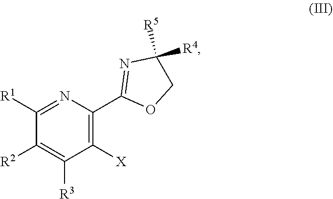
C1([R2])=C([R3])C([X])=C(C2=NC([R4])([R5])CO2)N=C1[R1]
